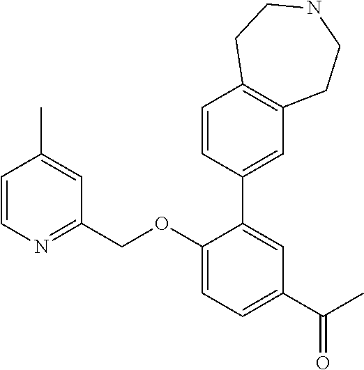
C1=CN=C(COC2=CC=C(C(C)=O)C=C2C2=CC3=C(C=C2)CCNCC3)C=C1C
